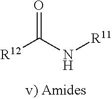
[R12]C(N[R11])=O
